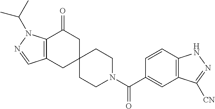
C(N1CCC2(CC1)CC(=O)C1=C(C2)C=NN1C(C)C)(=O)C1=CC2=C(C=C1)NN=C2[CN]
